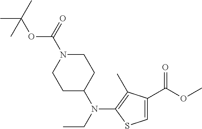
C1C(N(CC)C2=C(C)C(C(OC)=O)=CS2)CCN(C(=O)OC(C)(C)C)C1
